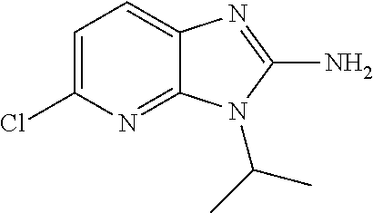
C1=C(Cl)N=C2C(=C1)N=C(N)N2C(C)C
